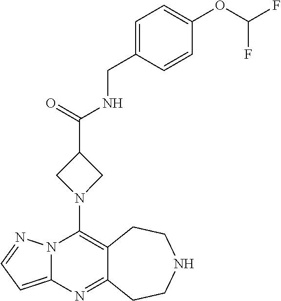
C12=C(N3CC(C(=O)NCC4=CC=C(OC(F)F)C=C4)C3)N3C(=CC=N3)N=C1CCNCC2
